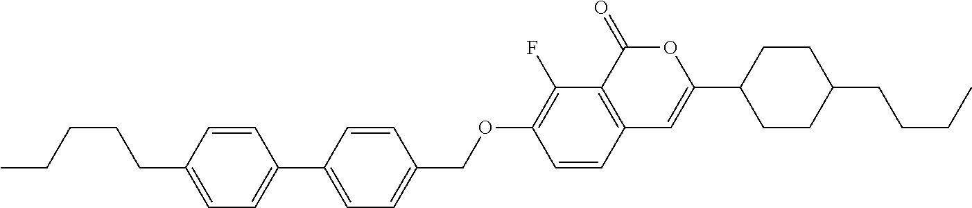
C12=C(C(=O)OC(C3CCC(CCCC)CC3)=C1)C(F)=C(OCC1=CC=C(C3=CC=C(CCCCC)C=C3)C=C1)C=C2
